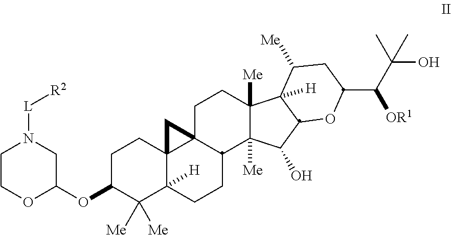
C1C(OC2CN([L][R2])CCO2)C([Me])([Me])C2([H])C3(C1)C1(C(CC2)C2([Me])C([Me])(CC1)C1([H])C(C2O)OC(C(C(C)(O)C)[OR1])CC1[Me])C3
